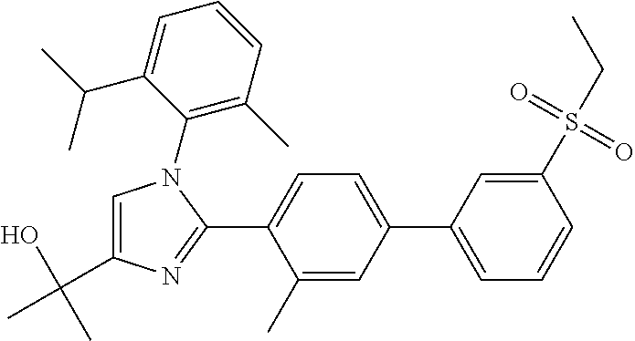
C1=CC(S(=O)(=O)CC)=CC(C2=CC=C(C3=NC(C(O)(C)C)=CN3C3=C(C)C=CC=C3C(C)C)C(C)=C2)=C1
